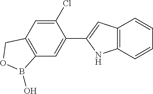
C1(Cl)=CC2=C(C=C1C1=CC3=C(N1)C=CC=C3)B(O)OC2
